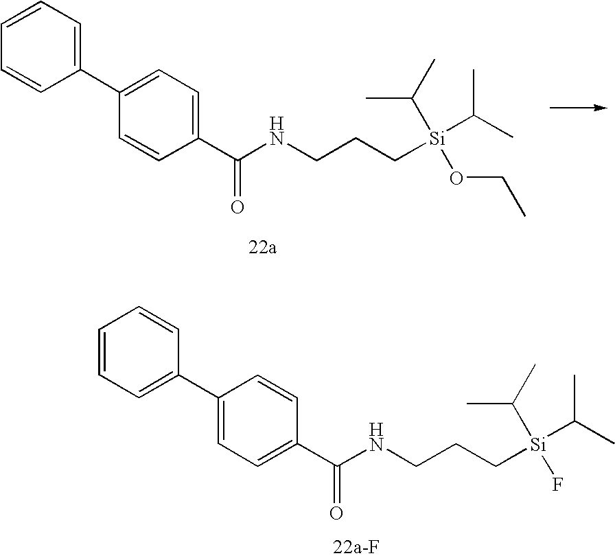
C1=CC=C(C2=CC=C(C(NCCC[Si](C(C)C)(OCC)C(C)C)=O)C=C2)C=C1.C1=CC=C(C2=CC=C(C(=O)NCCC[Si](C(C)C)(C(C)C)F)C=C2)C=C1
